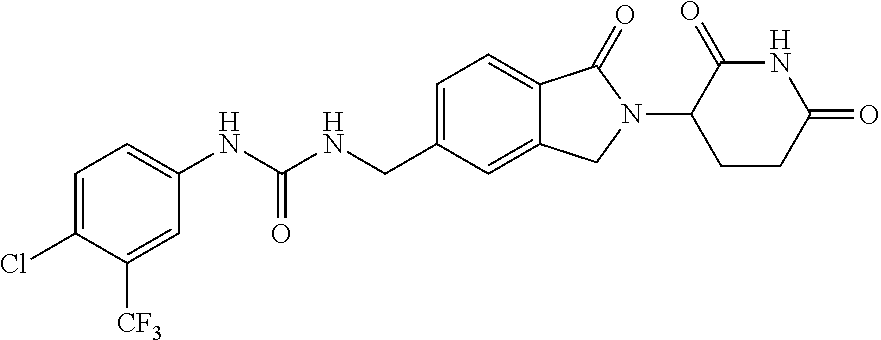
C1(NC(NCC2=CC=C3C(=C2)CN(C2CCC(=O)NC2=O)C3=O)=O)=CC=C(Cl)C([CF3])=C1
